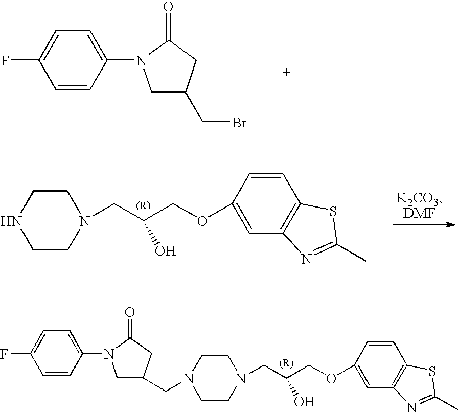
C1(N2CC(CBr)CC2=O)=CC=C(F)C=C1.C1CN(CC(COC2=CC3=C(C=C2)SC(C)=N3)O)CCN1.C1CN(CC(COC2=CC3=C(C=C2)SC(C)=N3)O)CCN1CC1CN(C2=CC=C(F)C=C2)C(=O)C1
